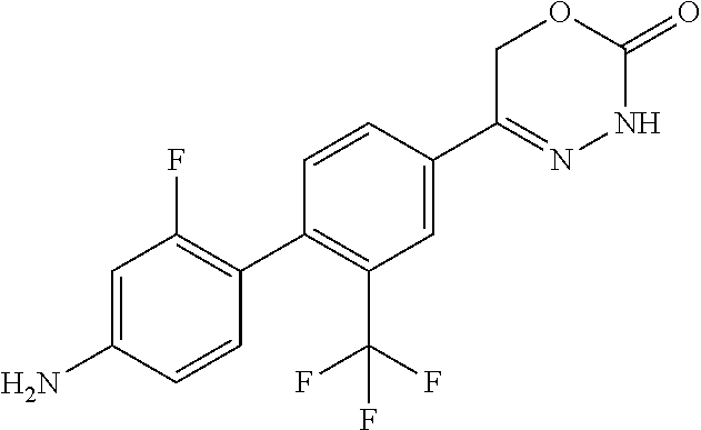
C1(N)=CC(F)=C(C2=C(C(F)(F)F)C=C(C3=NNC(=O)OC3)C=C2)C=C1
